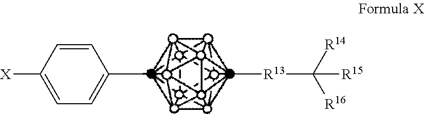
[X]C1=CC=C(C)C=C1.C[R13]C([R16])([R14])[R15]
